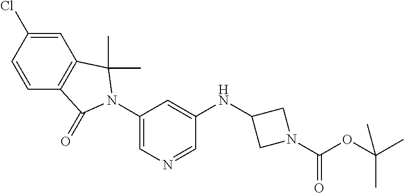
C1=C(Cl)C=CC2=C1C(C)(C)N(C1=CN=CC(NC3CN(C(OC(C)(C)C)=O)C3)=C1)C2=O
